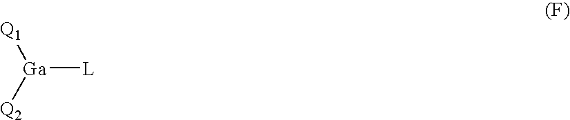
[Ga]([L])([Q1])[Q2]
